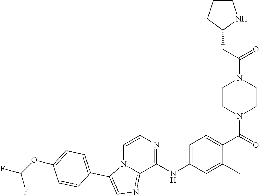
C(C(N1CCN(C(=O)C2=CC=C(NC3=NC=CN4C3=NC=C4C3=CC=C(OC(F)F)C=C3)C=C2C)CC1)=O)C1CCCN1
